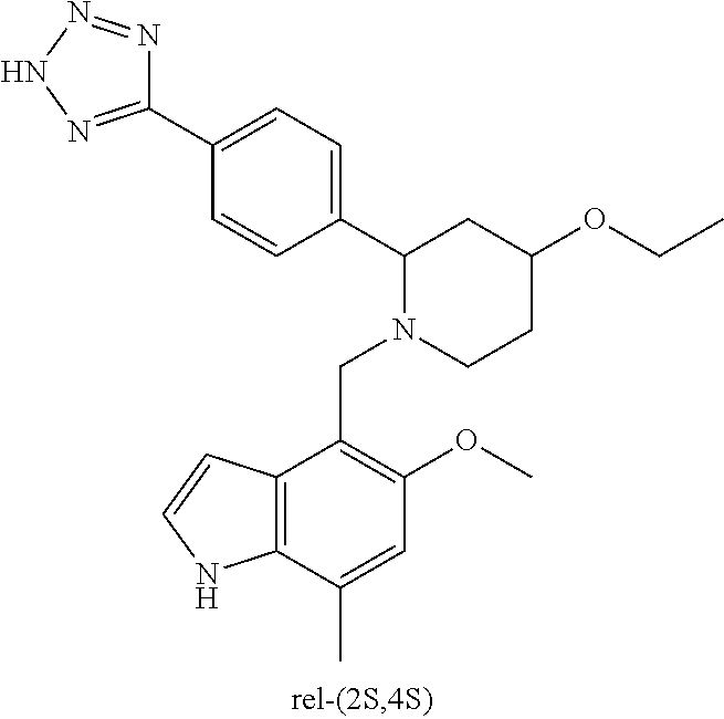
C1(C2=CC=C(C3=NNN=N3)C=C2)N(CC2=C(OC)C=C(C)C3=C2C=CN3)CCC(OCC)C1
